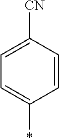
C1=C([CN])C=CC(*)=C1
